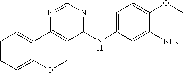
C1(C2=CC=CC=C2OC)=CC(NC2=CC=C(OC)C(N)=C2)=NC=N1
